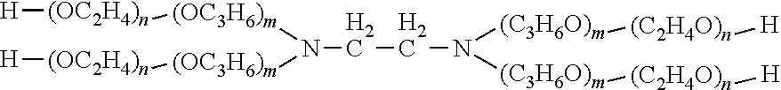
C(N([(OC3H6)m][(OC2H4)n][H])[(OC3H6)m][(OC2H4)n][H])CN([(C3H6O)m][(C2H4O)n][H])[(C3H6O)m][(C2H4O)n][H]
